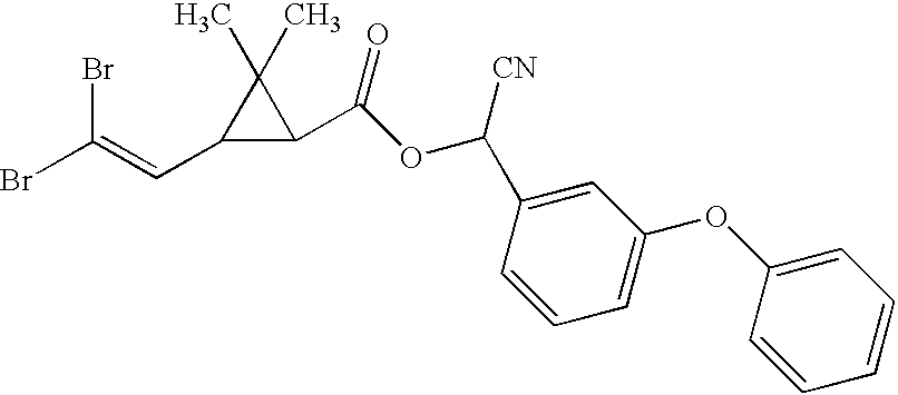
C(Br)(=CC1C(C(OC(C2=CC(OC3=CC=CC=C3)=CC=C2)[CN])=O)C1(C)C)Br
